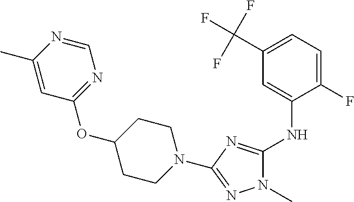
C1(C)=CC(OC2CCN(C3=NN(C)C(NC4=CC(C(F)(F)F)=CC=C4F)=N3)CC2)=NC=N1
